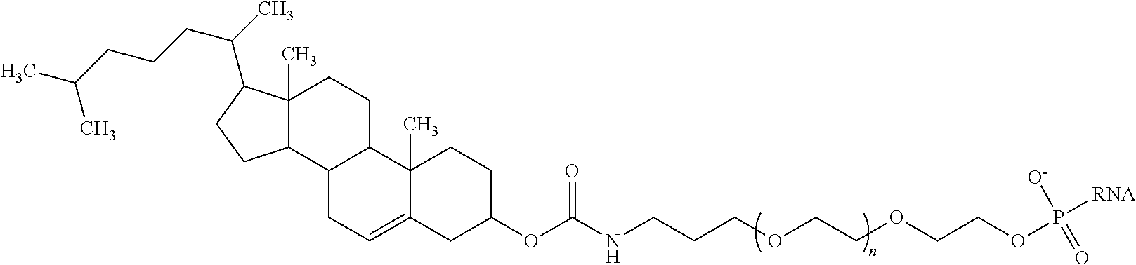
C12(C)C(=CCC3C1CCC1(C)C3CCC1C(C)CCCC(C)C)CC(OC(NCCCOCCOCCOP([O-])(=O)[RNA])=O)CC2
